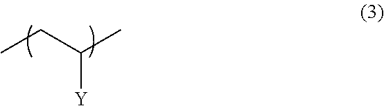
CCC(C)[Y]
